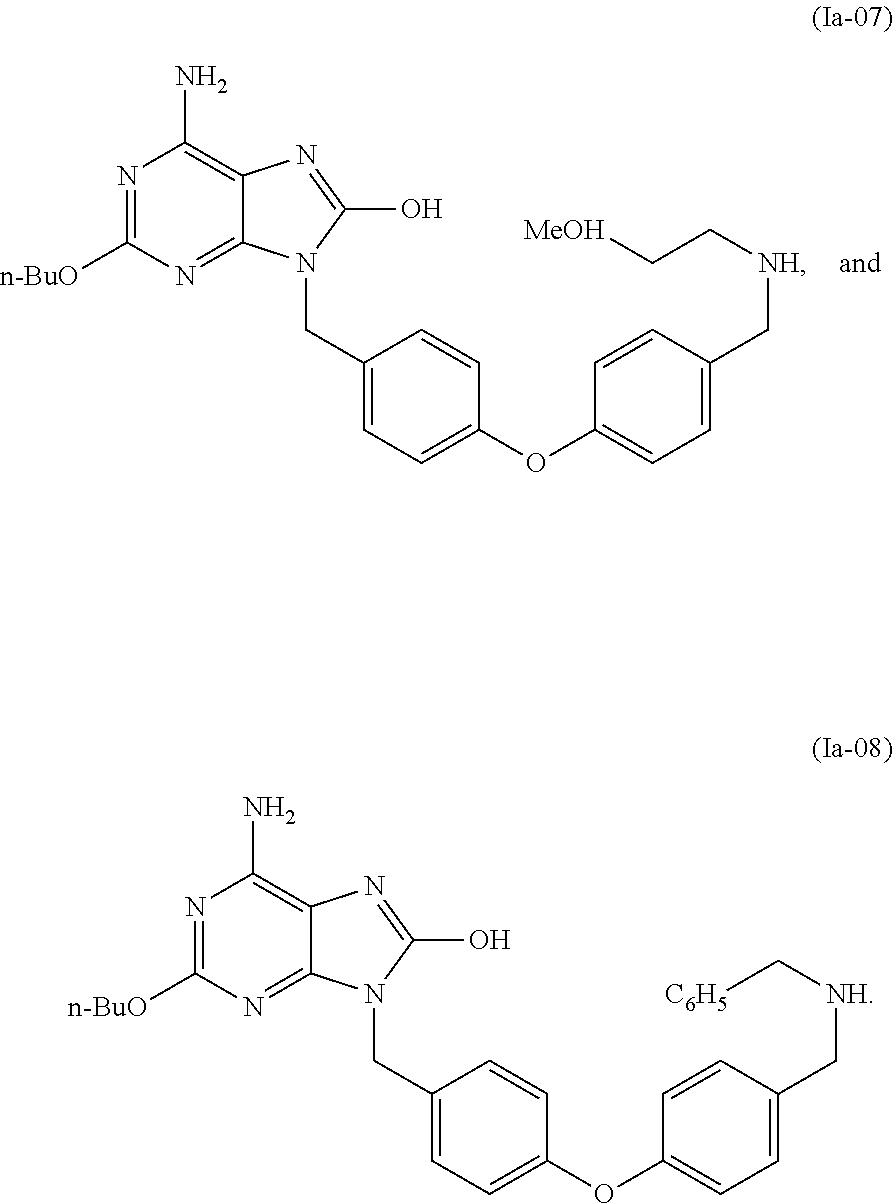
N1=C([n-BuO])N=C2C(=C1N)N=C(O)N2CC1=CC=C(OC2=CC=C(C[NH]CC[MeOH])C=C2)C=C1.N1=C([n-BuO])N=C2C(=C1N)N=C(O)N2CC1=CC=C(OC2=CC=C(C[NH]C[C6H5])C=C2)C=C1
